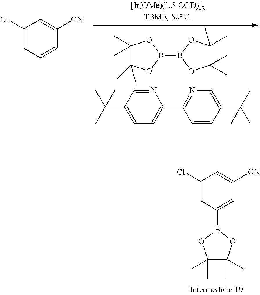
C1(C)(C)C(C)(C)OB(B2OC(C)(C)C(C)(C)O2)O1.N1=CC(C(C)(C)C)=CC=C1C1=NC=C(C(C)(C)C)C=C1.C1(Cl)=CC=CC([CN])=C1.C1(Cl)=CC(B2OC(C)(C)C(C)(C)O2)=CC([CN])=C1
